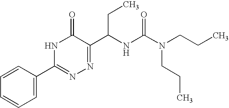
N1C(=O)C(C(NC(N(CCC)CCC)=O)CC)=NN=C1C1=CC=CC=C1
